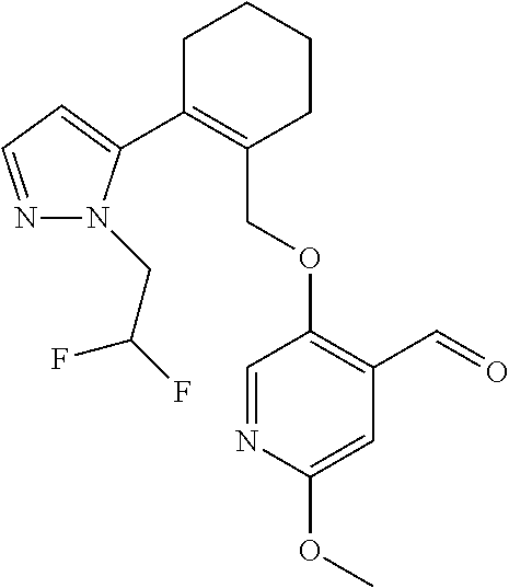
C1C(C2=CC=NN2CC(F)F)=C(COC2=C(C=O)C=C(OC)N=C2)CCC1
